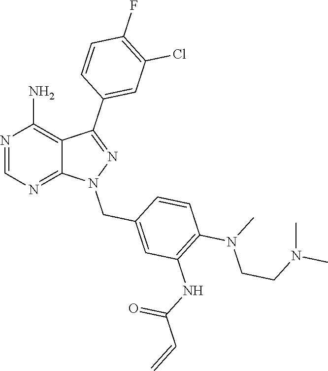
N1=CN=C2C(=C1N)C(C1=CC(Cl)=C(F)C=C1)=NN2CC1=CC(NC(C=C)=O)=C(N(CCN(C)C)C)C=C1
